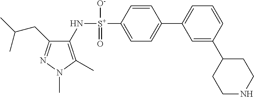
C1(CC(C)C)=NN(C)C(C)=C1N[S+](C1=CC=C(C2=CC=CC(C3CCNCC3)=C2)C=C1)([O-])=O
